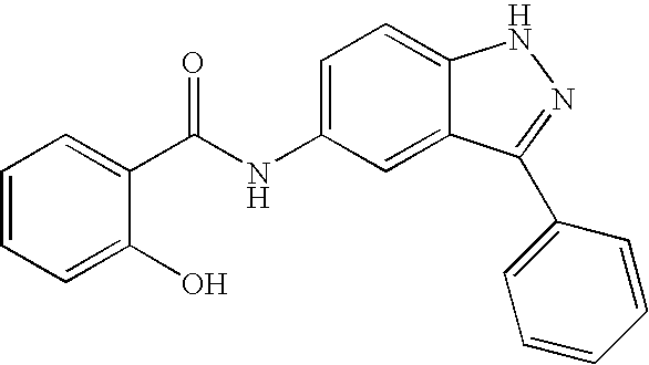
C1=CC=C(C(NC2=CC=C3C(=C2)C(C2=CC=CC=C2)=NN3)=O)C(O)=C1
